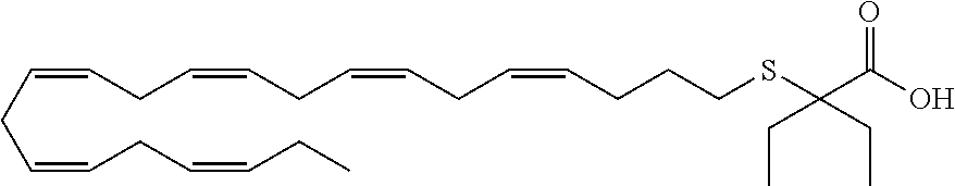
C(CC=CCC=CCC)=CCC=CCC=CCC=CCCCSC(C(O)=O)(CC)CC
